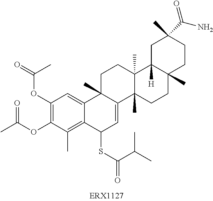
C1(OC(=O)C)=C(OC(C)=O)C(C)=C2C(=C1)C1(C)C(=CC2SC(=O)C(C)C)C2(C)C(C)(CC1)C1([H])C(C)(CC2)CCC(C)(C(N)=O)C1
